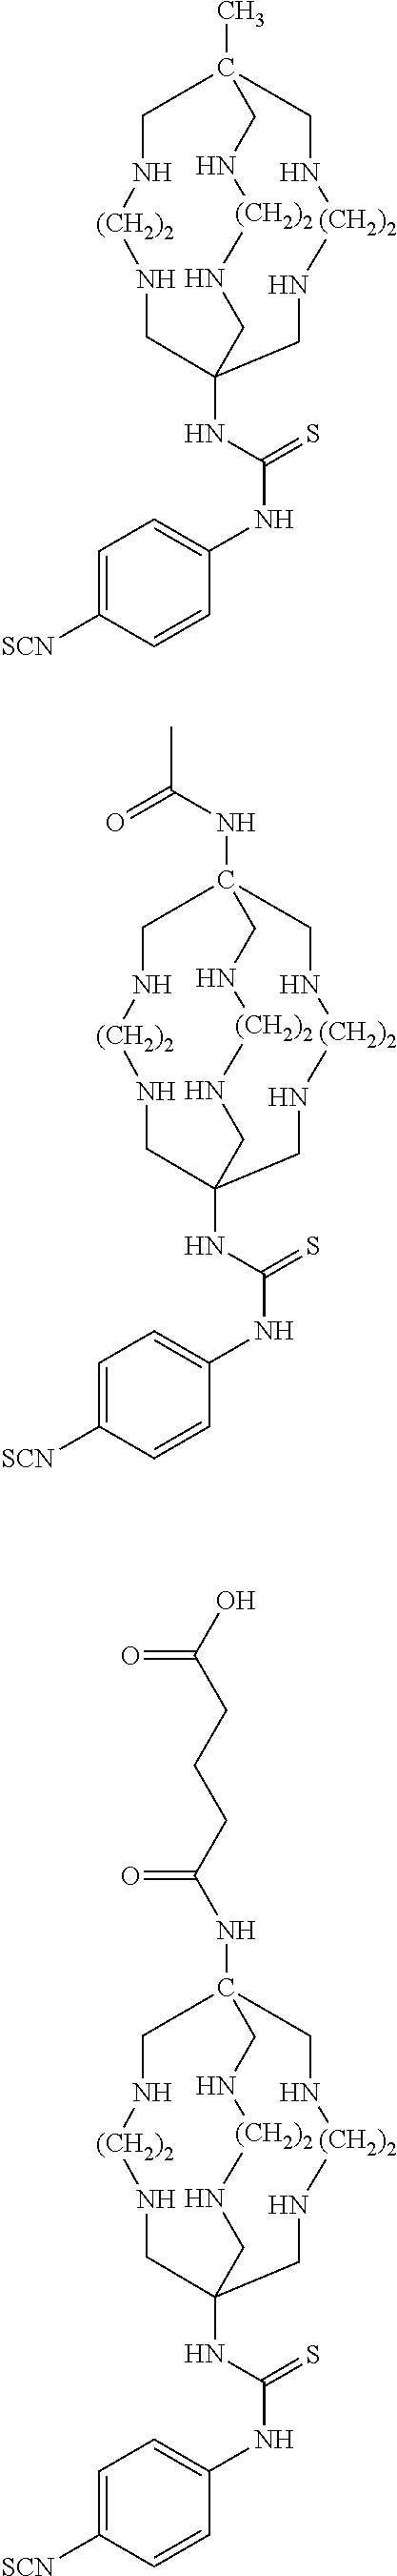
CC12CN[(CH2)2]NCC(NC(NC3=CC=C([SCN])C=C3)=S)(CN[(CH2)2]NC1)CN[(CH2)2]NC2.N(C12CN[(CH2)2]NCC(NC(NC3=CC=C([SCN])C=C3)=S)(CN[(CH2)2]NC1)CN[(CH2)2]NC2)C(=O)C.N(C12CN[(CH2)2]NCC(NC(NC3=CC=C([SCN])C=C3)=S)(CN[(CH2)2]NC1)CN[(CH2)2]NC2)C(CCCC(O)=O)=O
